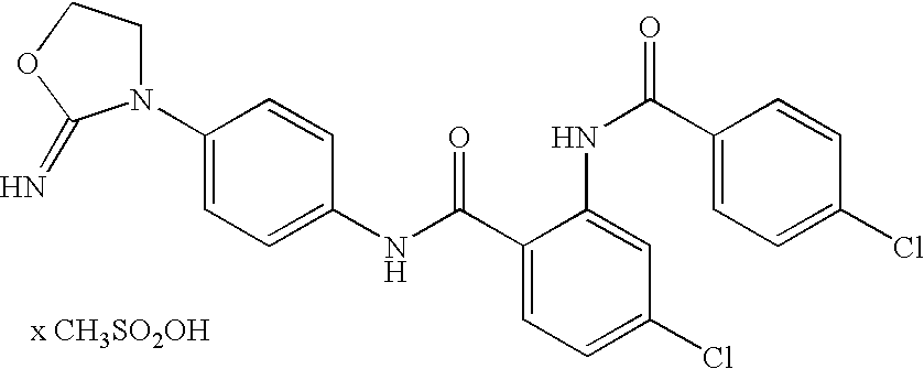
C1(NC(=O)C2=CC=C(Cl)C=C2NC(C2=CC=C(Cl)C=C2)=O)=CC=C(N2CCOC2=N)C=C1.[x CH3SO2OH]
